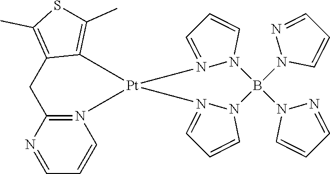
N12=C(N=CC=C1)CC1=C(C)SC(C)=C1[Pt]21N2=CC=CN2B(N2C=CC=N2)(N2C=CC=N2)N2N1=CC=C2
